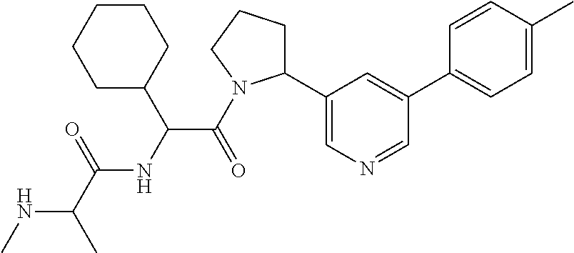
N(C(C)C(=O)NC(C(=O)N1C(C2=CN=CC(C3=CC=C(C)C=C3)=C2)CCC1)C1CCCCC1)C
